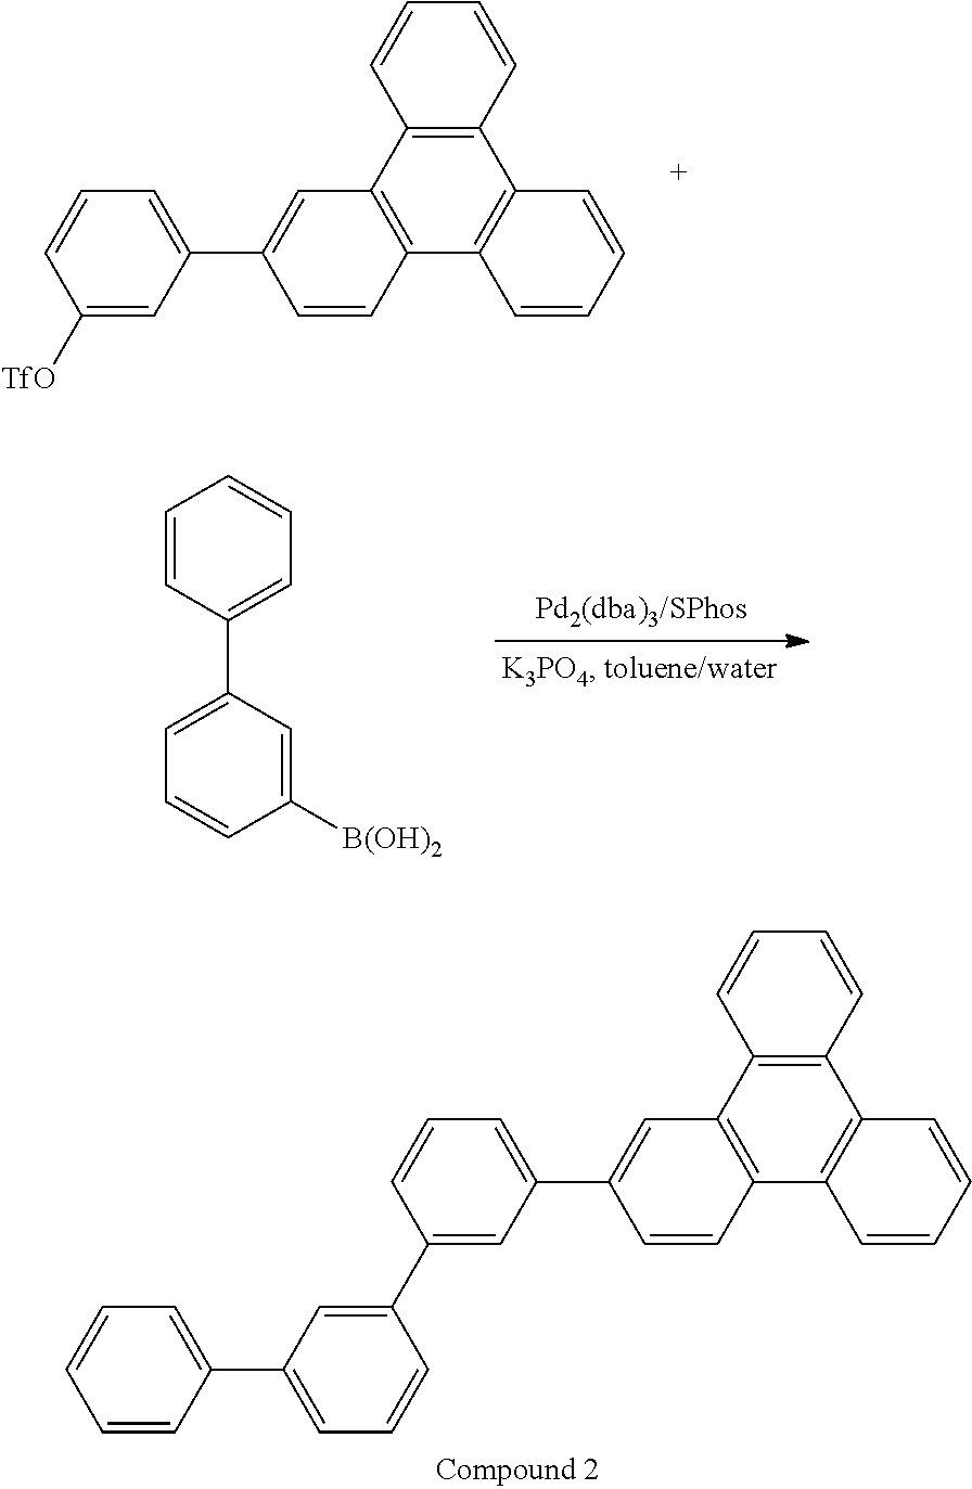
C1([TfO])=CC(C2=CC3=C(C=C2)C2=C(C4=C3C=CC=C4)C=CC=C2)=CC=C1.C1=CC(C2=CC=CC([B(OH)2])=C2)=CC=C1.C1(C2=CC(C3=CC=CC=C3)=CC=C2)=CC(C2=CC3=C(C=C2)C2=C(C4=C3C=CC=C4)C=CC=C2)=CC=C1
